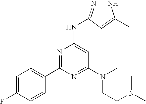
C1=C(F)C=CC(C2=NC(NC3=NNC(C)=C3)=CC(N(CCN(C)C)C)=N2)=C1
